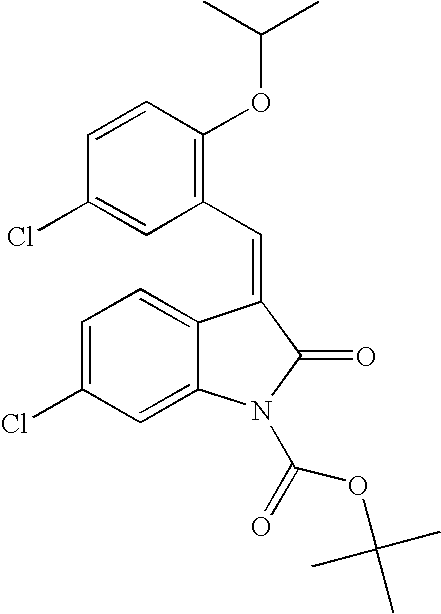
C1=C(Cl)C=C2C(=C1)C(=CC1=C(OC(C)C)C=CC(Cl)=C1)C(=O)N2C(=O)OC(C)(C)C
